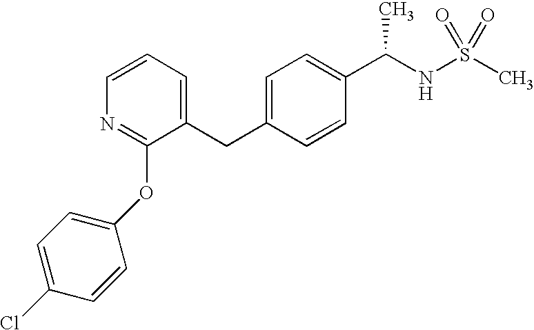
C1=CC(C(NS(C)(=O)=O)C)=CC=C1CC1=CC=CN=C1OC1=CC=C(Cl)C=C1
